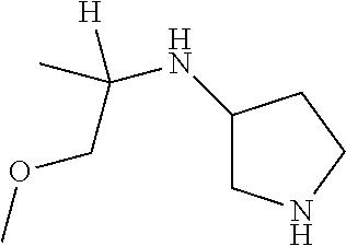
C1(NC([H])(C)COC)CNCC1
